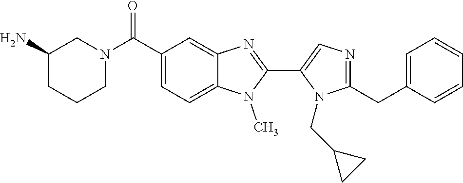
N1=C(CC2=CC=CC=C2)N(CC2CC2)C(C2=NC3=CC(C(N4CCCC(N)C4)=O)=CC=C3N2C)=C1
